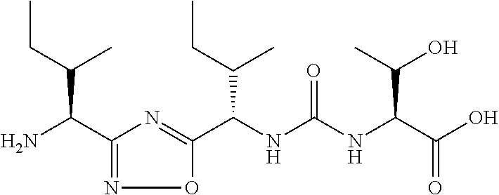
C1(C(N)C(CC)C)=NOC(C(NC(NC(C(O)=O)C(O)C)=O)C(CC)C)=N1
